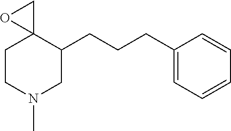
C1CN(C)CC(CCCC2=CC=CC=C2)C12CO2
